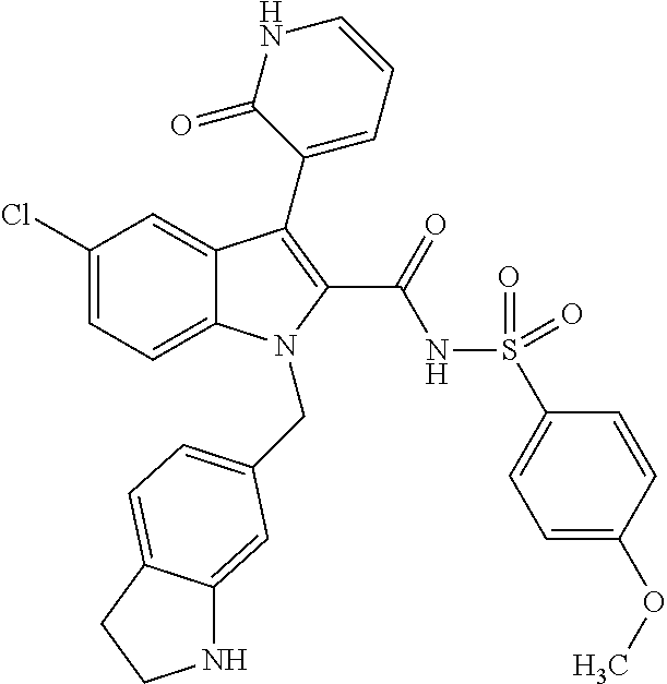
C1(Cl)=CC=C2C(=C1)C(C1=CC=CNC1=O)=C(C(=O)NS(=O)(=O)C1=CC=C(OC)C=C1)N2CC1=CC=C2C(=C1)NCC2
